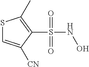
S1C=C([CN])C(S(NO)(=O)=O)=C1C
